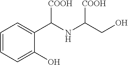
C1=CC=C(O)C(C(NC(CO)[COOH])[COOH])=C1
